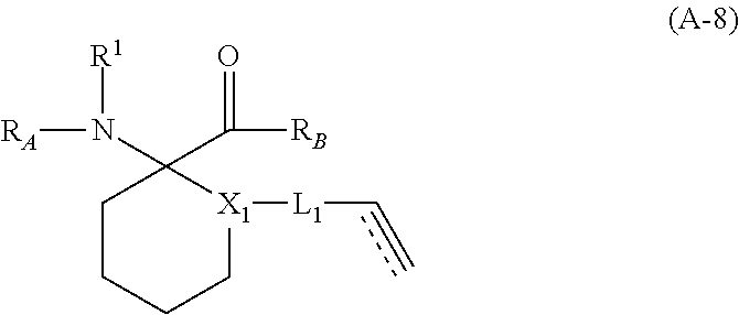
[RA]N(C1(C([RB])=O)CCCC[X1]1[L1]C=C)[R1]
